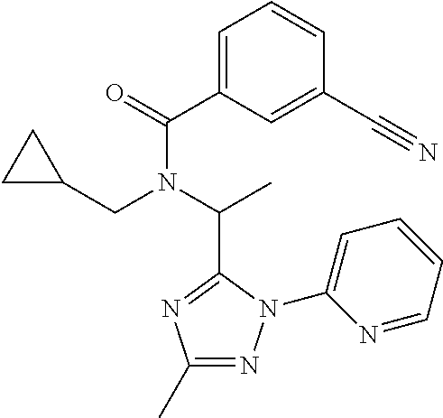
C1(C(=O)N(C(C)C2=NC(C)=NN2C2=CC=CC=N2)CC2CC2)=CC=CC(C#N)=C1
